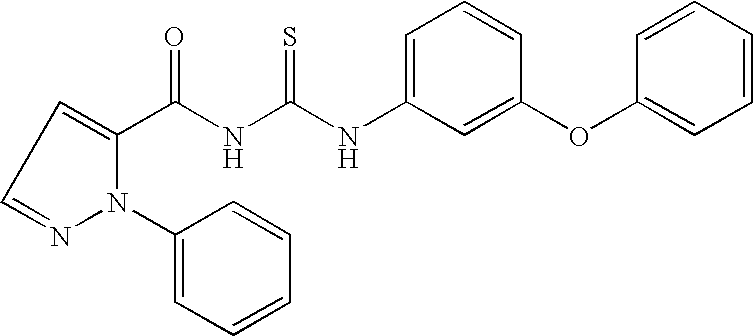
C(NC(NC1=CC=CC(OC2=CC=CC=C2)=C1)=S)(=O)C1=CC=NN1C1=CC=CC=C1
